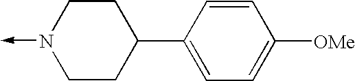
N1(->C)CCC(C2=CC=C([OMe])C=C2)CC1
